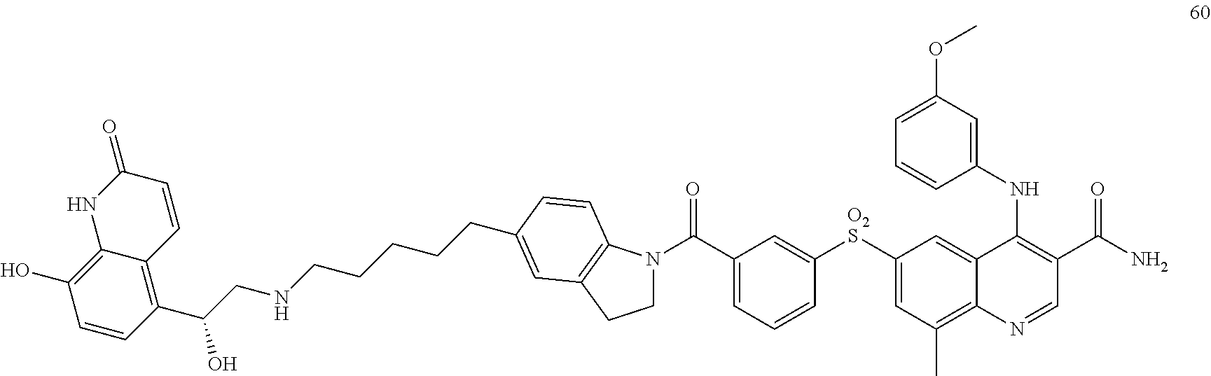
C1N(C(C2=CC=CC([O2S]C3=CC(C)=C4C(=C3)C(NC3=CC(OC)=CC=C3)=C(C(N)=O)C=N4)=C2)=O)C2=C(C1)C=C(CCCCCNCC(C1=C3C(=C(O)C=C1)NC(=O)C=C3)O)C=C2
